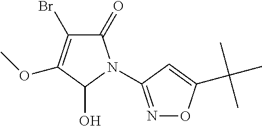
C1(=O)C(Br)=C(OC)C(O)N1C1=NOC(C(C)(C)C)=C1
